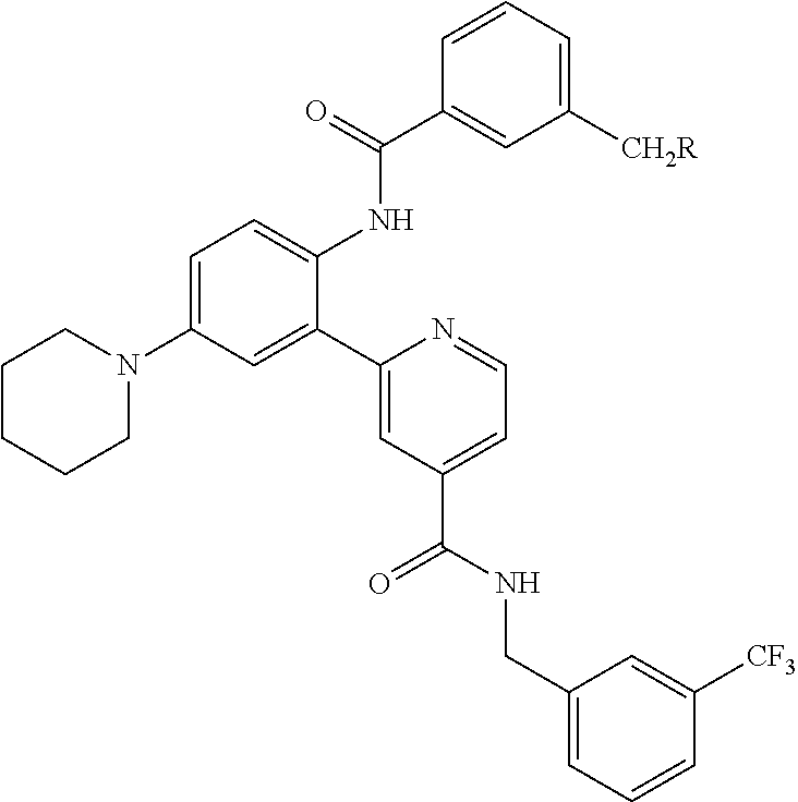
C1CCCN(C2=CC=C(NC(C3=CC([CH2R])=CC=C3)=O)C(C3=CC(C(NCC4=CC=CC([CF3])=C4)=O)=CC=N3)=C2)C1
